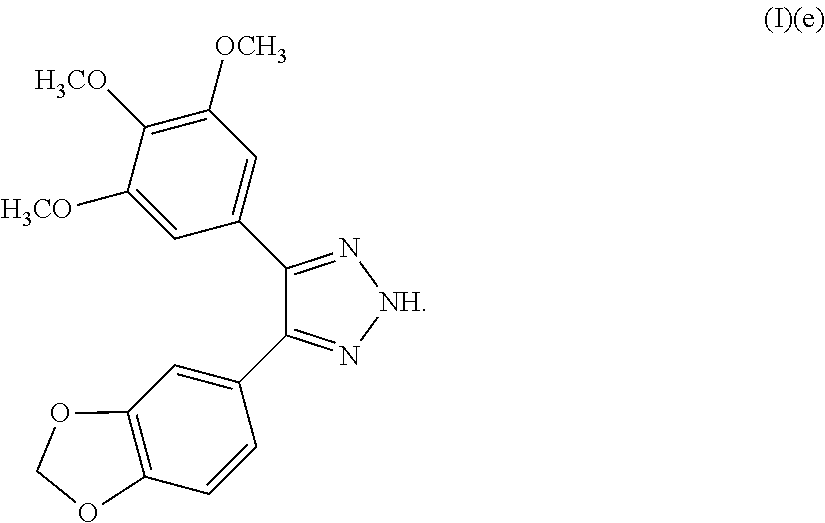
C1(C2=CC([OCH3])=C([H3CO])C([H3CO])=C2)=N[NH]N=C1C1=CC2=C(C=C1)OCO2
